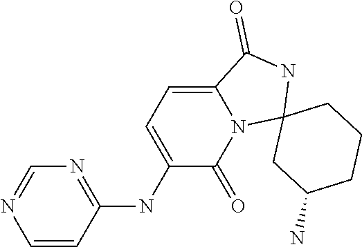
C1=CC(NC2=CC=C3N(C2=O)C2(NC3=O)CC(N)CCC2)=NC=N1
